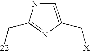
C1=C(C[X])N=C(C[22])N1
